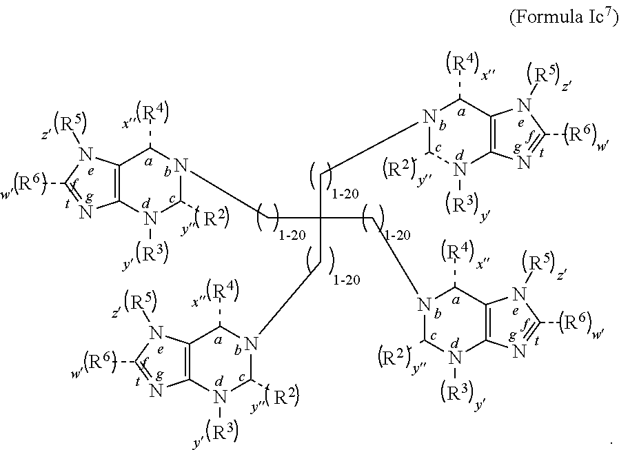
C12=C(N([R3])C([R2])N(CC(CN3C([R2])N([R3])C4=C(C3[R4])N([R5])C([R6])=N4)(CN3C([R2])N([R3])C4=C(C3[R4])N([R5])C([R6])=N4)CN3C([R2])N([R3])C4=C(C3[R4])N([R5])C([R6])=N4)C1[R4])N=C([R6])N2[R5]
